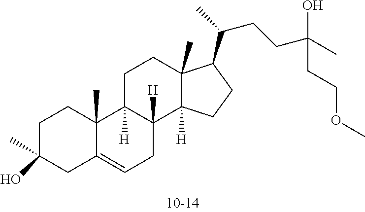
C1C(C)(O)CC2=CCC3([H])C([H])(C2(C)C1)CCC1(C)C3([H])CCC1C(CCC(C)(CCOC)O)C
